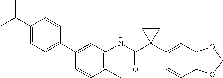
C1(NC(C2(C3=CC4=C(C=C3)OCO4)CC2)=O)=C(C)C=CC(C2=CC=C(C(C)C)C=C2)=C1
